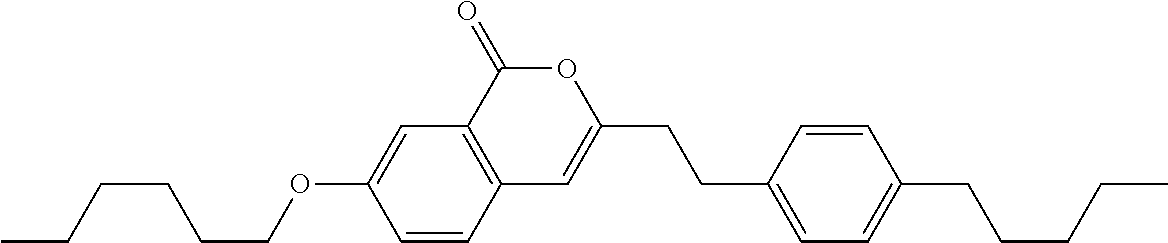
C12=C(C(=O)OC(CCC3=CC=C(CCCCC)C=C3)=C1)C=C(OCCCCCC)C=C2
